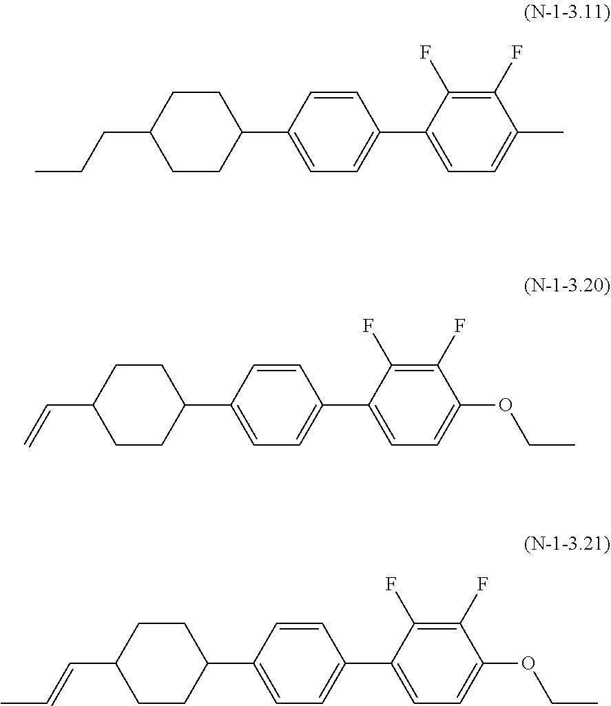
C1(F)=C(F)C(C2=CC=C(C3CCC(C=CC)CC3)C=C2)=CC=C1OCC.C1(F)=C(F)C(C2=CC=C(C3CCC(C=C)CC3)C=C2)=CC=C1OCC.C1(F)=C(F)C(C2=CC=C(C3CCC(CCC)CC3)C=C2)=CC=C1C
